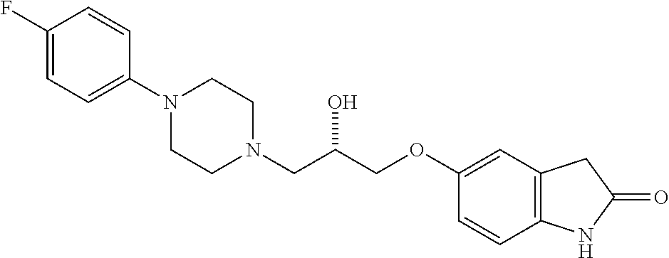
C1(F)=CC=C(N2CCN(CC(COC3=CC4=C(C=C3)NC(=O)C4)O)CC2)C=C1
